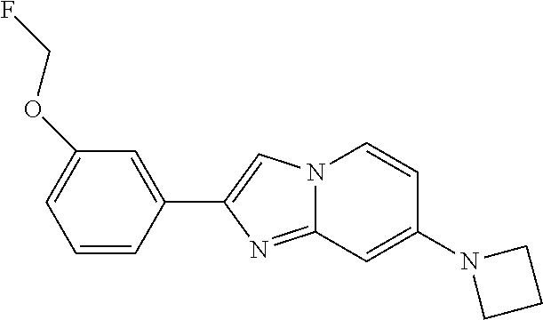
C1(C2=CN3C(=N2)C=C(N2CCC2)C=C3)=CC(OCF)=CC=C1
